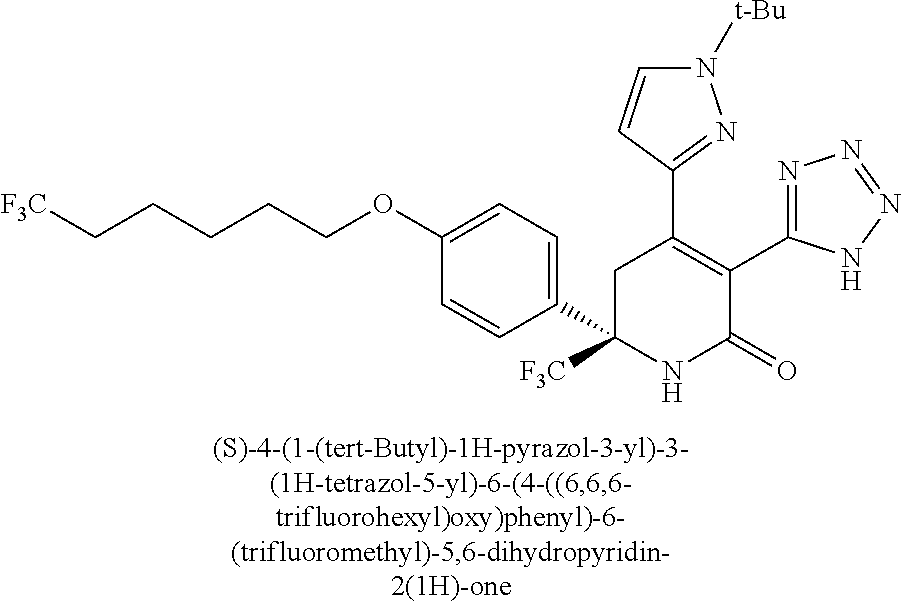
C1(C2=C(C3=NN=NN3)C(=O)NC(C3=CC=C(OCCCCC[F3C])C=C3)([F3C])C2)=NN([t-Bu])C=C1
